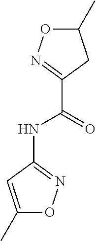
C1(NC(C2=NOC(C)C2)=O)=NOC(C)=C1
